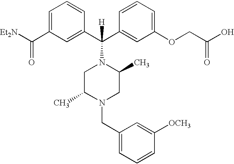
C1(C(C2=CC(OCC(O)=O)=CC=C2)(N2CC(C)N(CC3=CC=CC([OCH3])=C3)CC2C)[H])=CC(C([Et2N])=O)=CC=C1
